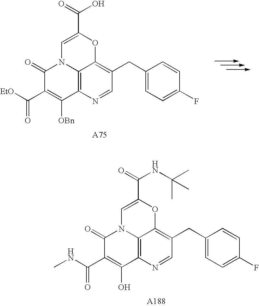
C12=C3N=CC(CC4=CC=C(F)C=C4)=C1OC(C(=O)O)=CN2C(=O)C(C([EtO])=O)=C3[OBn].C12=C3N=CC(CC4=CC=C(F)C=C4)=C1OC(C(=O)NC(C)(C)C)=CN2C(=O)C(C(NC)=O)=C3O
